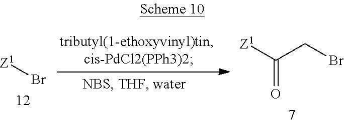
Br[Z1].O=C([Z1])CBr
